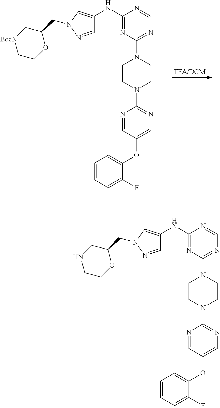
C1CN(C2=NC=C(OC3=CC=CC=C3F)C=N2)CCN1C1=NC=NC(NC2=CN(CC3C[BocN]CCO3)N=C2)=N1.C1CN(C2=NC=C(OC3=CC=CC=C3F)C=N2)CCN1C1=NC=NC(NC2=CN(CC3CNCCO3)N=C2)=N1
